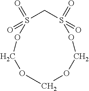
C1OS(=O)(=O)CS(=O)(=O)OCOCO1
